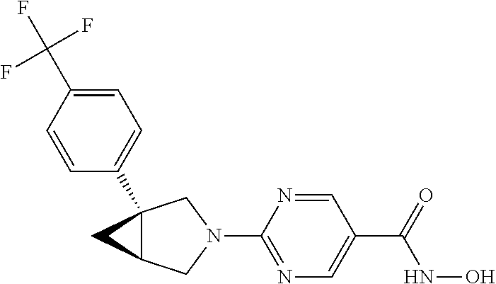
N1(C2=NC=C(C(=O)NO)C=N2)CC2(C3=CC=C(C(F)(F)F)C=C3)C(C1)C2
